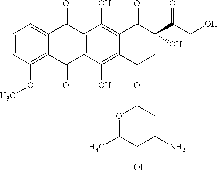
C1=CC(OC)=C2C(=C1)C(=O)C1=C(C2=O)C(O)=C2C(=C1O)C(=O)C(C(CO)=O)(O)CC2OC1OC(C)C(O)C(N)C1
